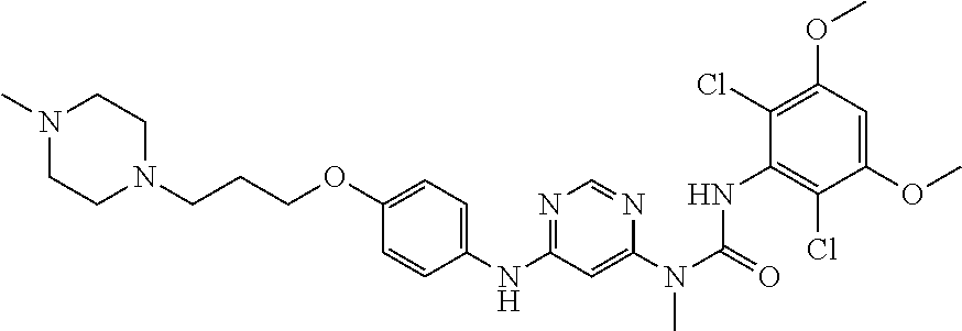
C1(OCCCN2CCN(C)CC2)=CC=C(NC2=NC=NC(N(C(=O)NC3=C(Cl)C(OC)=CC(OC)=C3Cl)C)=C2)C=C1
